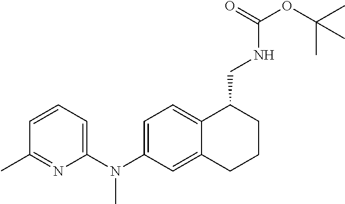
C1(C)=NC(N(C2=CC=C3C(=C2)CCCC3CNC(OC(C)(C)C)=O)C)=CC=C1
